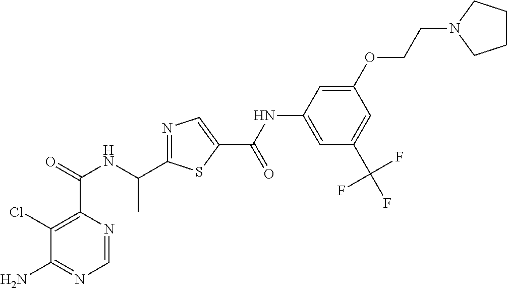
N1=C(C(NC(C2=C(Cl)C(N)=NC=N2)=O)C)SC(C(=O)NC2=CC(C(F)(F)F)=CC(OCCN3CCCC3)=C2)=C1
